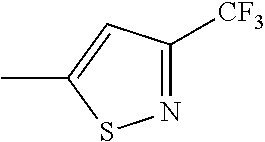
CC1=CC([CF3])=NS1
